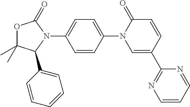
O1C(C)(C)C(C2=CC=CC=C2)N(C2=CC=C(N3C=C(C4=NC=CC=N4)C=CC3=O)C=C2)C1=O
